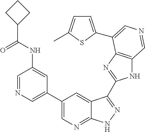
C1(C2=CN=CC(NC(C3CCC3)=O)=C2)=CN=C2C(=C1)C(C1=NC3=C(N1)C=NC=C3C1=CC=C(C)S1)=NN2
